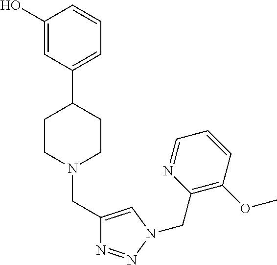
C1(O)=CC(C2CCN(CC3=CN(CC4=C(OC)C=CC=N4)N=N3)CC2)=CC=C1
